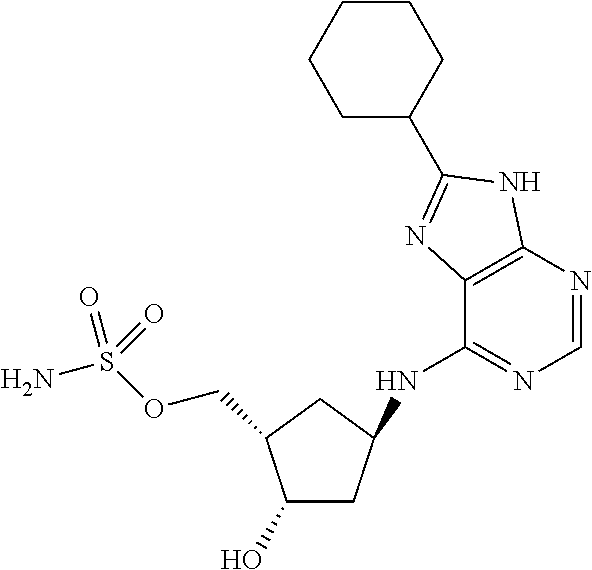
C(OS(N)(=O)=O)C1C(O)CC(NC2=NC=NC3=C2N=C(C2CCCCC2)N3)C1
